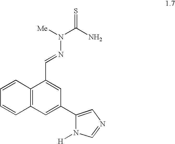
C1=CC2=C(C=C1)C=C(C1=CN=CN1[H])C=C2C=NN(C(=S)N)[Me]
